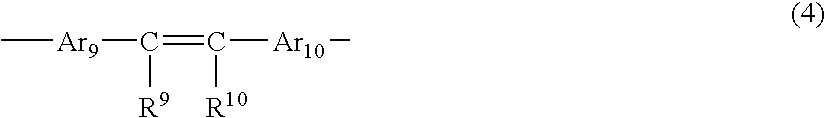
C[Ar9]C(=C([Ar10]C)[R10])[R9]
